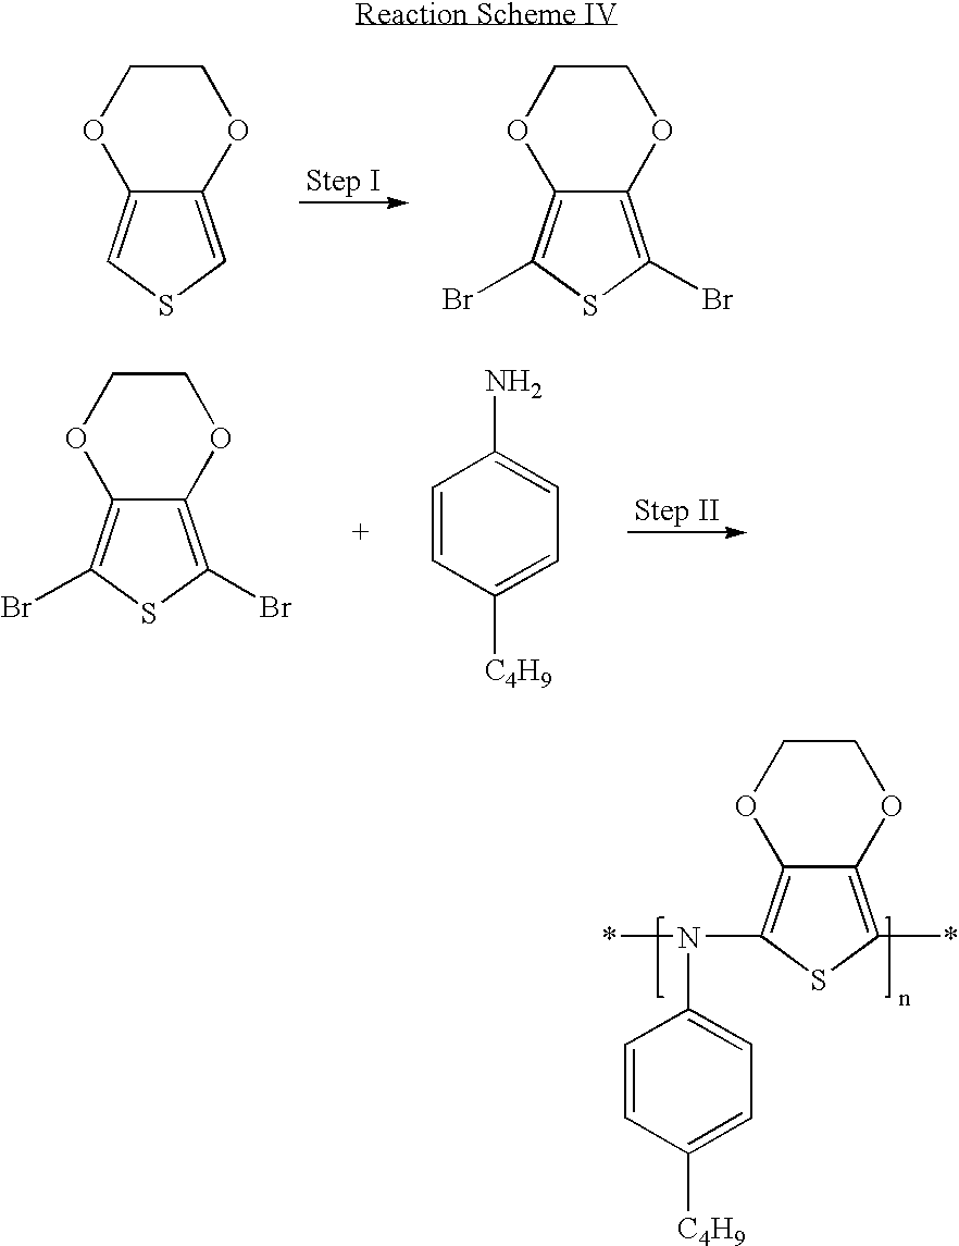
C12=CSC=C1OCCO2.C12=C(Br)SC(Br)=C1OCCO2.C12=C(Br)SC(Br)=C1OCCO2.C1=CC([C4H9])=CC=C1N.C1=CC([C4H9])=CC=C1N(*)C1=C2C(=C(*)S1)OCCO2
